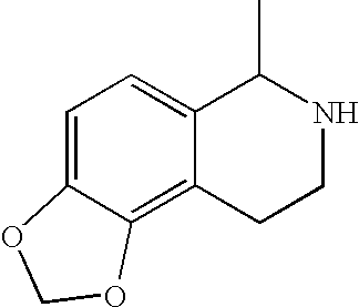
C1=C2C(=C3C(=C1)C(C)NCC3)OCO2
